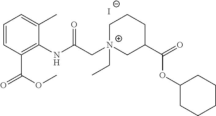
C1=CC(C(OC)=O)=C(NC(C[N+]2(CC)CC(C(OC3CCCCC3)=O)CCC2)=O)C(C)=C1.[I-]
